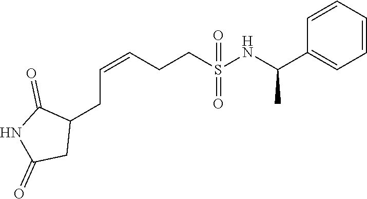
C(=CCCS(NC(C1=CC=CC=C1)C)(=O)=O)CC1C(=O)NC(=O)C1
